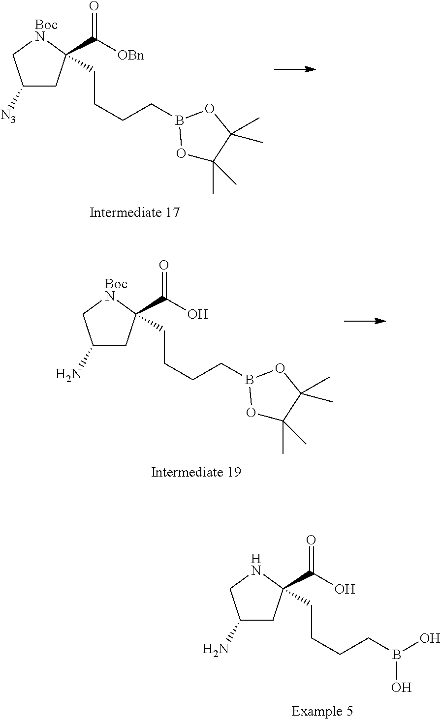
C(B1OC(C)(C)C(C)(C)O1)CCCC1(C([OBn])=O)CC([N3])C[BocN]1.C(B1OC(C)(C)C(C)(C)O1)CCCC1(C(O)=O)CC(N)C[BocN]1.C(B(O)O)CCCC1(C(O)=O)CC(N)CN1
